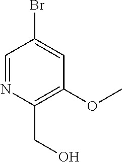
OCC1=C(OC)C=C(Br)C=N1
